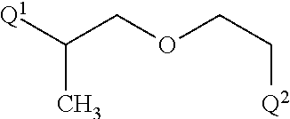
[Q1]C(COCC[Q2])C
